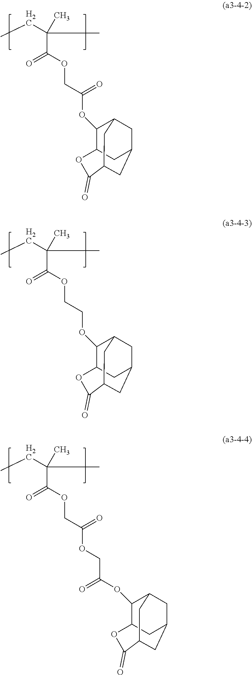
CC(C(OCC(OC1C2CC3CC1CC(C3)C(=O)O2)=O)=O)(C)CC.CC(C(OCCOC1C2CC3CC1CC(C3)C(=O)O2)=O)(C)CC.C12CC3CC(CC(C3)C(=O)O1)C2OC(COC(COC(C(C)(C)CC)=O)=O)=O
